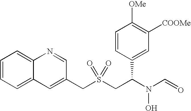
C(S(CC(N(C=O)O)C1=CC([COOMe])=C([OMe])C=C1)(=O)=O)C1=CC2=CC=CC=C2N=C1
